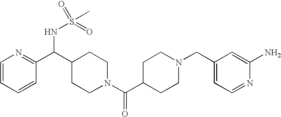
C1=CC=CC(C(C2CCN(C(C3CCN(CC4=CC=NC(N)=C4)CC3)=O)CC2)NS(=O)(C)=O)=N1
